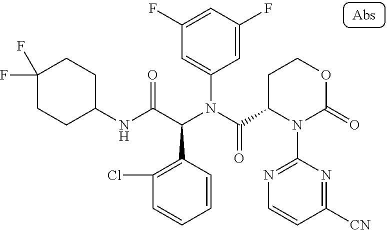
C1(NC(C(N(C(=O)C2N(C3=NC=CC([CN])=N3)C(=O)OCC2)C2=CC(F)=CC(F)=C2)C2=C(Cl)C=CC=C2)=O)CCC(F)(F)CC1
